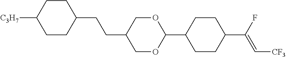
C1CC(CCC2COC(C3CCC(C(F)=C[CF3])CC3)OC2)CCC1[C3H7]
